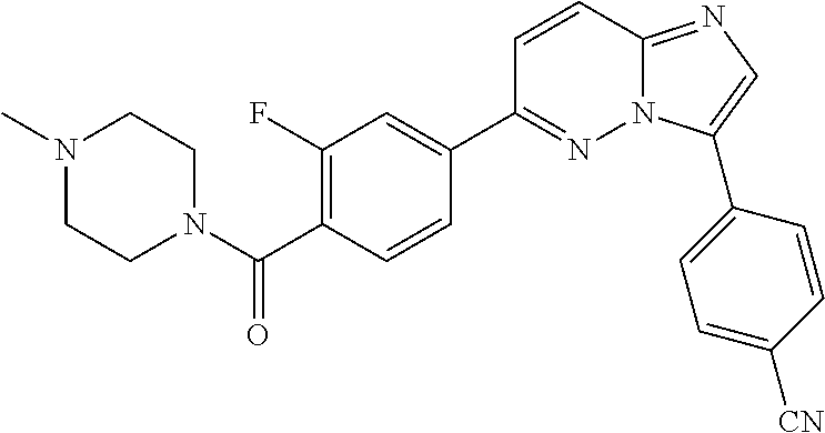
N1(C)CCN(C(C2=C(F)C=C(C3=NN4C(=NC=C4C4=CC=C([CN])C=C4)C=C3)C=C2)=O)CC1
